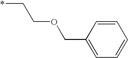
*CCOCC1=CC=CC=C1
